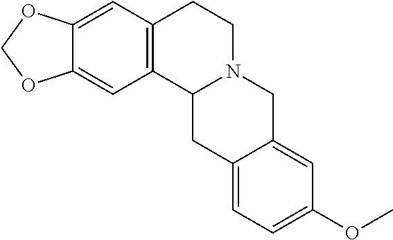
C12=CC3=C(C=C1OCO2)C1N(CC3)CC2=CC(OC)=CC=C2C1
